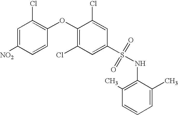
[NO2]C1=CC(Cl)=C(OC2=C(Cl)C=C(S(=O)(=O)NC3=C(C)C=CC=C3C)C=C2Cl)C=C1
